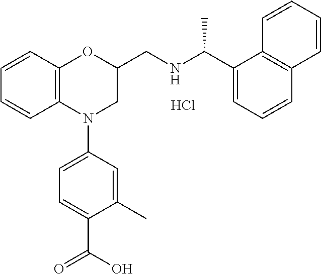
C1=CC2=C(C=C1)N(C1=CC=C(C(O)=O)C(C)=C1)CC(CNC(C1=CC=CC3=C1C=CC=C3)C)O2.Cl
